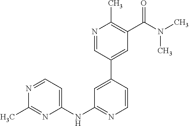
N1=CC=C(NC2=NC=CC(C3=CC(C(N(C)C)=O)=C(C)N=C3)=C2)N=C1C
